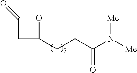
C1(CCC(N([Me])[Me])=O)OC(=O)C1
